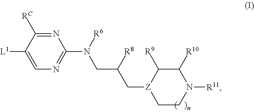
N1=C([RC])C([L1])=CN=C1N(CC(C[Z]1C([R9])C([R10])N([R11])CC1)[R8])[R6]
